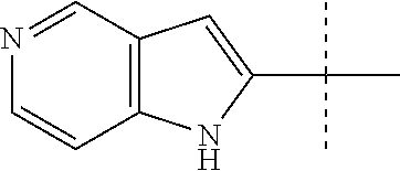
C12=C(C=NC=C1)C=C(C(C)(C)C)N2
